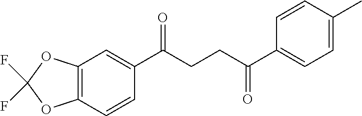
C1(C(CCC(C2=CC=C(C)C=C2)=O)=O)=CC2=C(C=C1)OC(F)(F)O2
